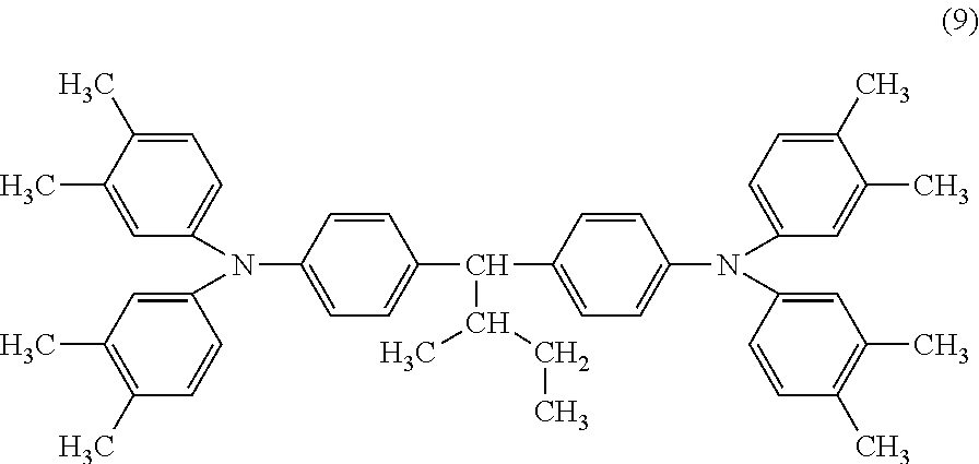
C1=CC(N(C2=CC=C(C)C(C)=C2)C2=CC(C)=C(C)C=C2)=CC=C1C(C1=CC=C(N(C2=CC=C(C)C(C)=C2)C2=CC(C)=C(C)C=C2)C=C1)C(C)CC
